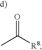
CC([R8])=O
